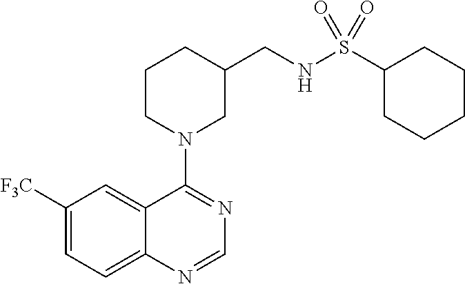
C1([F3C])=CC=C2C(=C1)C(N1CC(CNS(C3CCCCC3)(=O)=O)CCC1)=NC=N2
